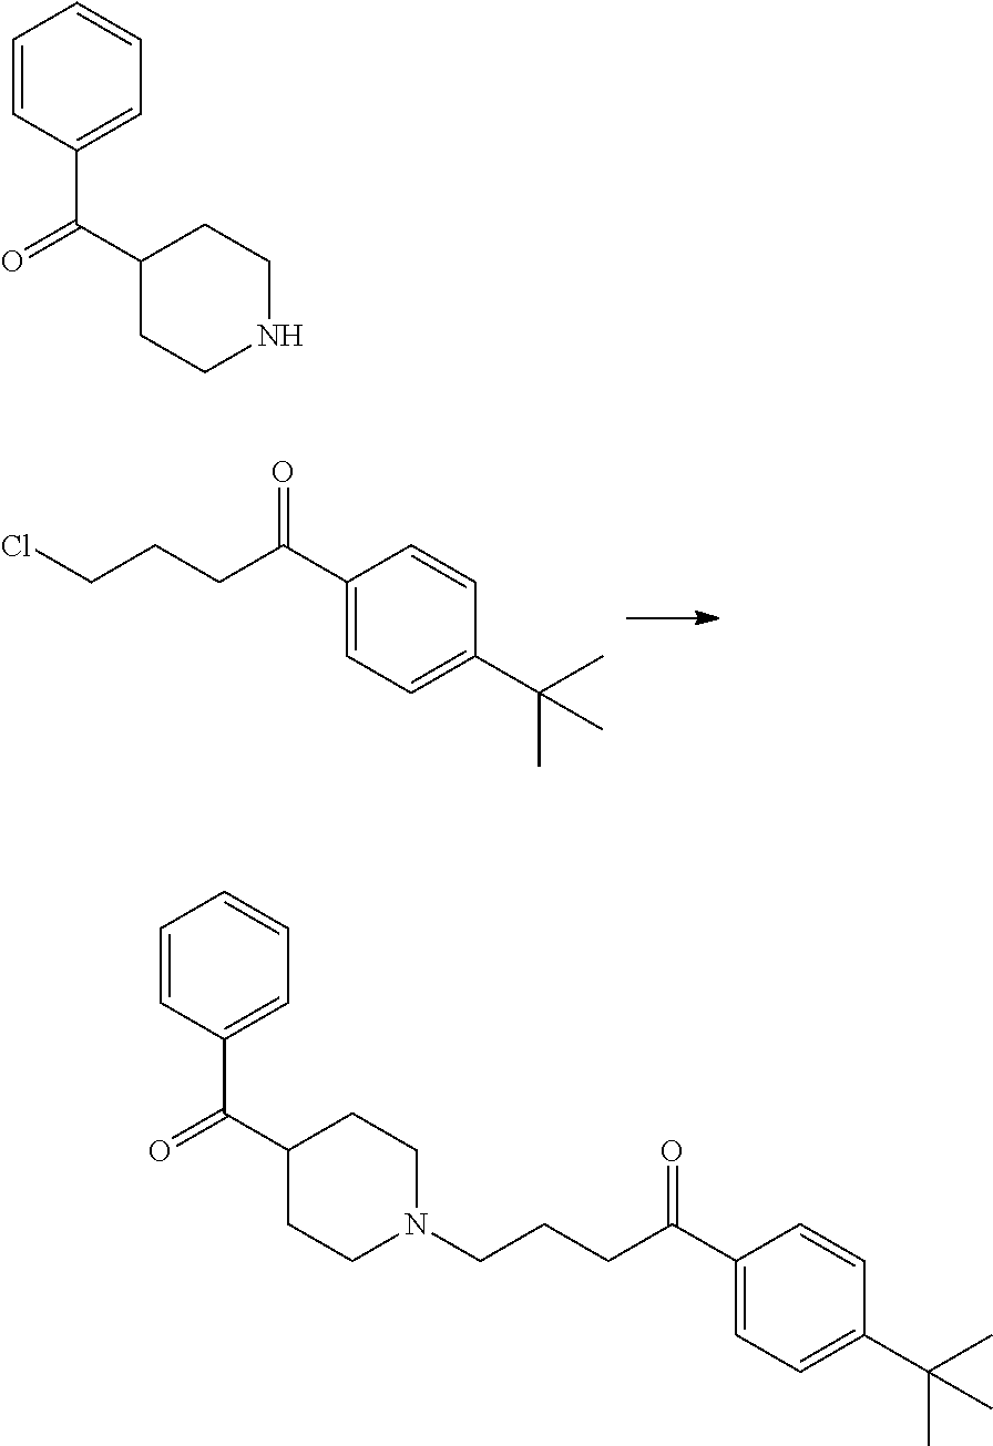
C1(C(CCCCl)=O)=CC=C(C(C)(C)C)C=C1.C1=CC=CC=C1C(=O)C1CCNCC1.C1(C(C2CCN(CCCC(=O)C3=CC=C(C(C)(C)C)C=C3)CC2)=O)=CC=CC=C1
